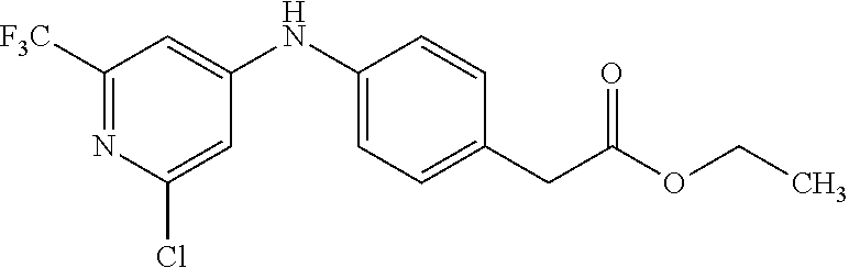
C1([F3C])=NC(Cl)=CC(NC2=CC=C(CC(OCC)=O)C=C2)=C1
